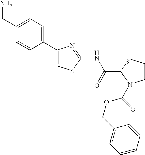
C1(C2=CC=C(CN)C=C2)=CSC(NC(C2N(C(OCC3=CC=CC=C3)=O)CCC2)=O)=N1
